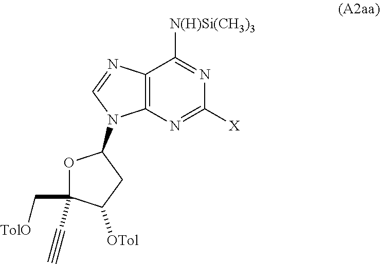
C12=C(N=C([X])N=C1[N(H)Si(CH3)3])N(C1OC(C[TolO])(C#C)C([OTol])C1)C=N2
